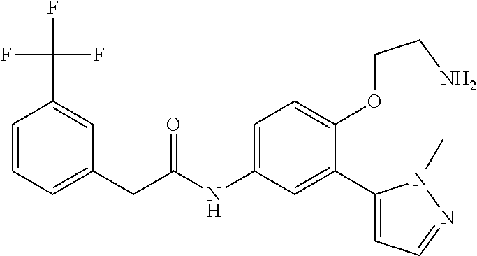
C(C(=O)NC1=CC=C(OCCN)C(C2=CC=NN2C)=C1)C1=CC=CC(C(F)(F)F)=C1
